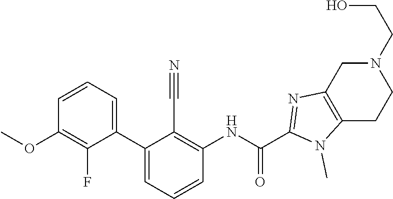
C1(C2=CC=CC(OC)=C2F)=CC=CC(NC(C2=NC3=C(N2C)CCN(CCO)C3)=O)=C1C#N
